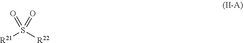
[R21]S(=O)(=O)[R22]
